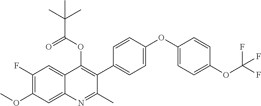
C1(F)=C(OC)C=C2C(=C1)C(OC(C(C)(C)C)=O)=C(C1=CC=C(OC3=CC=C(OC(F)(F)F)C=C3)C=C1)C(C)=N2
